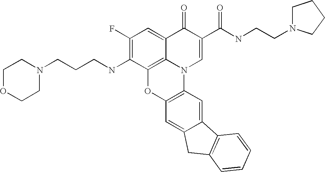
C1(F)=C(NCCCN2CCOCC2)C2=C3C(=C1)C(=O)C(C(=O)NCCN1CCCC1)=CN3C1=C(O2)C=C2C(=C1)C1=C(C2)C=CC=C1
